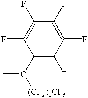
C1(F)=C(F)C(C([(CF2)2CF3])C)=C(F)C(F)=C1F
